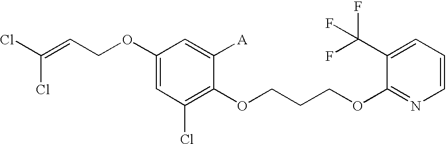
C1(OCC=C(Cl)Cl)=CC(Cl)=C(OCCCOC2=NC=CC=C2C(F)(F)F)C([A])=C1
